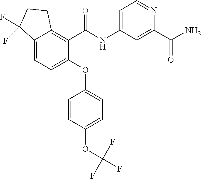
C12=CC=C(OC3=CC=C(OC(F)(F)F)C=C3)C(C(NC3=CC=NC(C(N)=O)=C3)=O)=C1CCC2(F)F
